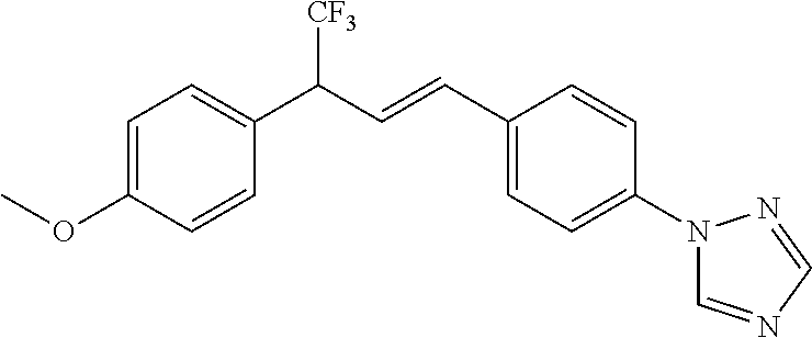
C1=C(OC)C=CC(C(C=CC2=CC=C(N3C=NC=N3)C=C2)[CF3])=C1
